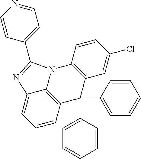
C1=CC2=C(C=C1Cl)C(C1=CC=CC=C1)(C1=CC=CC=C1)C1=C3N2C(C2=CC=NC=C2)=NC3=CC=C1
